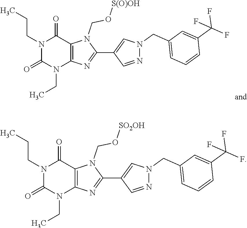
N1(CCC)C(=O)N(CC)C2=C(C1=O)N(CO[S(O)OH])C(C1=CN(CC3=CC=CC(C(F)(F)F)=C3)N=C1)=N2.N1(CCC)C(=O)N(CC)C2=C(C1=O)N(CO[SO2OH])C(C1=CN(CC3=CC=CC(C(F)(F)F)=C3)N=C1)=N2
